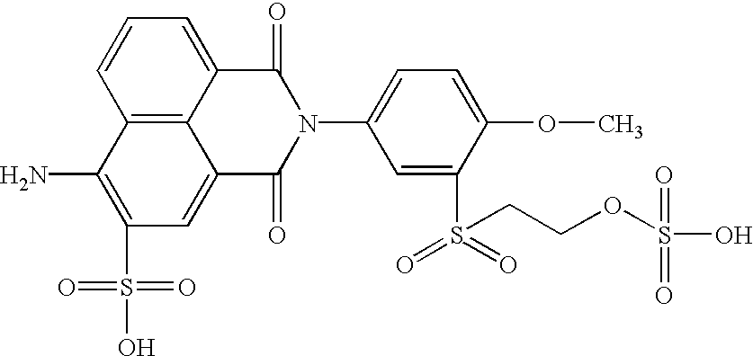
C12=C3C(=CC=C1)C(=O)N(C1=CC=C(OC)C(S(=O)(=O)CCOS(O)(=O)=O)=C1)C(=O)C3=CC(S(O)(=O)=O)=C2N
